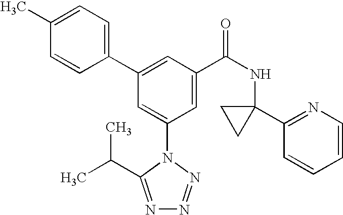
C1(C2=CC(C(NC3(C4=NC=CC=C4)CC3)=O)=CC(N3C(C(C)C)=NN=N3)=C2)=CC=C(C)C=C1
